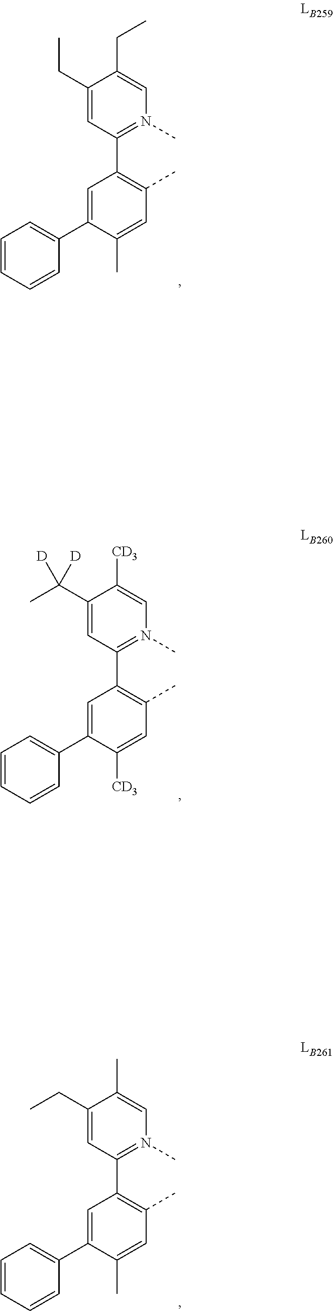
C1(CC)=CN(C)=C(C2=C(C)C=C(C)C(C3=CC=CC=C3)=C2)C=C1CC.C1([CD3])=CN(C)=C(C2=C(C)C=C([CD3])C(C3=CC=CC=C3)=C2)C=C1C(C)([D])[D].C1=C(CC)C(C)=CN(C)=C1C1=C(C)C=C(C)C(C2=CC=CC=C2)=C1
